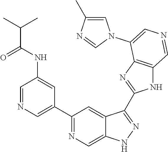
C1(C2=CN=CC(NC(C(C)C)=O)=C2)=NC=C2C(=C1)C(C1=NC3=C(N1)C=NC=C3N1C=C(C)N=C1)=NN2
